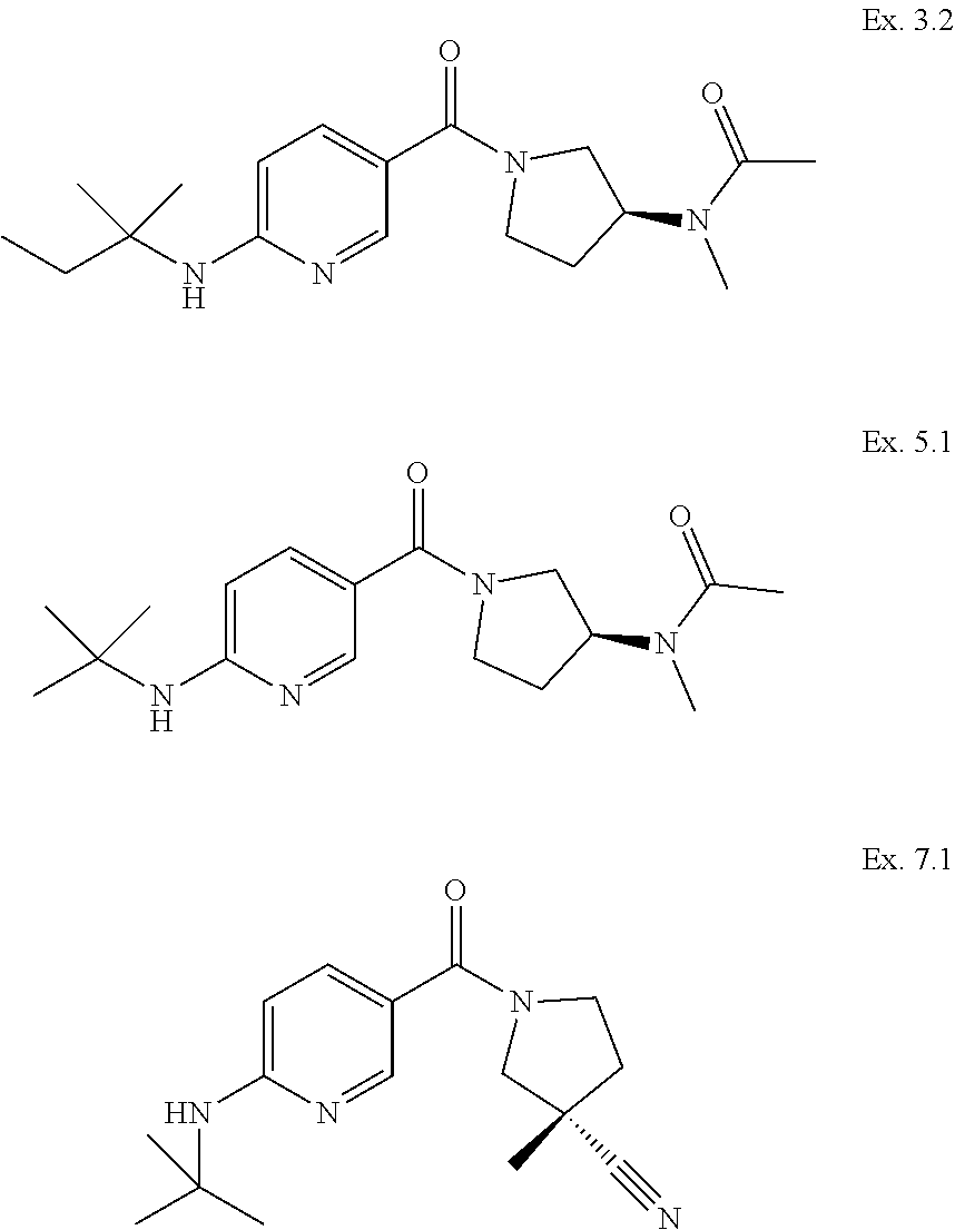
CCC(NC1=CC=C(C(=O)N2CCC(N(C(=O)C)C)C2)C=N1)(C)C.CC(NC1=CC=C(C(=O)N2CCC(N(C(=O)C)C)C2)C=N1)(C)C.C1=C(NC(C)(C)C)N=CC(C(=O)N2CC(C)(C#N)CC2)=C1
